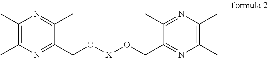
C1(C)=C(C)N=C(CO[X]OCC2=NC(C)=C(C)N=C2C)C(C)=N1
